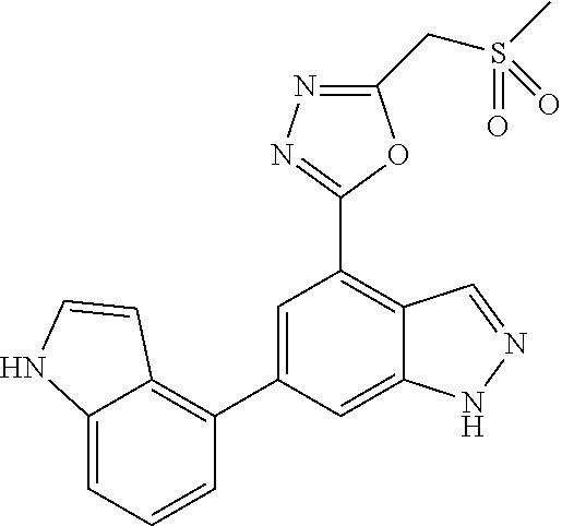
C1=C(C2=C3C(=CC=C2)NC=C3)C=C2C(=C1C1=NN=C(CS(C)(=O)=O)O1)C=NN2
